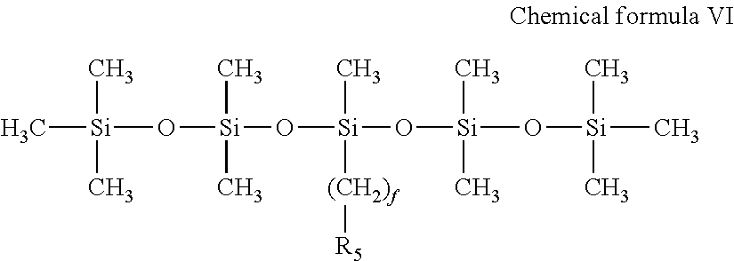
C[Si](O[Si](O[Si](O[Si](O[Si](C)(C)C)(C)C)(C)[(CH2)f][R5])(C)C)(C)C
